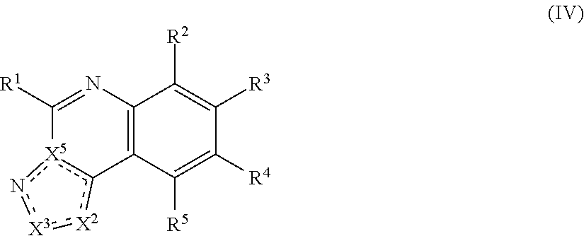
C1([R1])=NC2=C(c3[X5]1n[X3]:[X2]3)C([R5])=C([R4])C([R3])=C2[R2]
